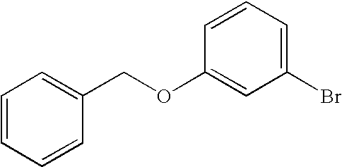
C1=CC=CC(COC2=CC(Br)=CC=C2)=C1
